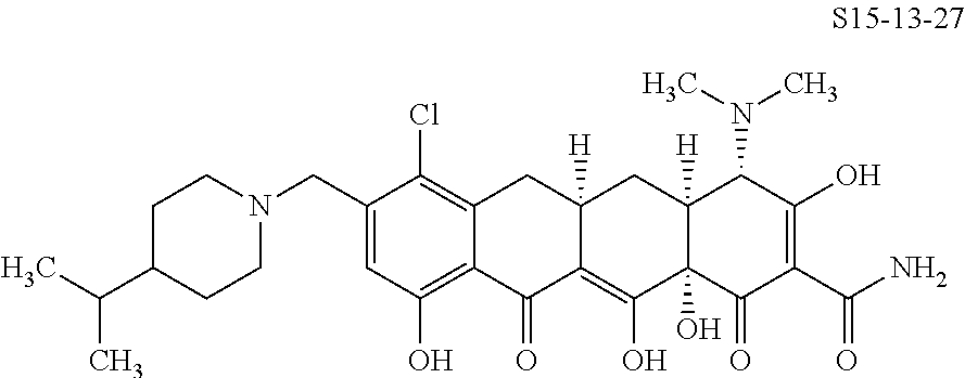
C12=C(Cl)C(CN3CCC(C(C)C)CC3)=CC(O)=C1C(=O)C1=C(O)C3(O)C([H])(CC1([H])C2)C(N(C)C)C(O)=C(C(N)=O)C3=O
